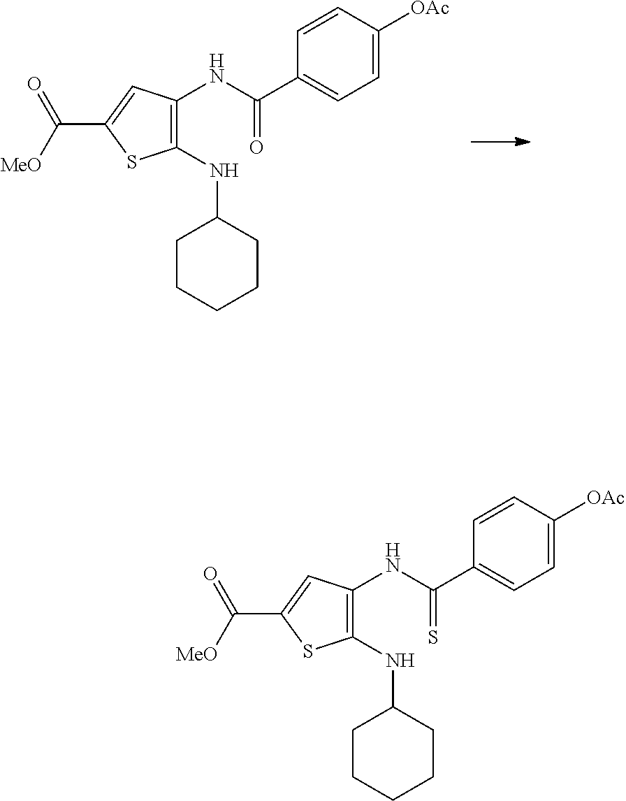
C1(NC2CCCCC2)=C(NC(C2=CC=C([OAc])C=C2)=O)C=C(C([MeO])=O)S1.C1(NC2CCCCC2)=C(NC(C2=CC=C([OAc])C=C2)=S)C=C(C([MeO])=O)S1
